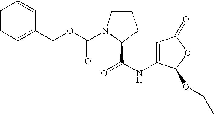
C1CN(C(OCC2=CC=CC=C2)=O)C(C(=O)NC2=CC(=O)OC2OCC)C1
